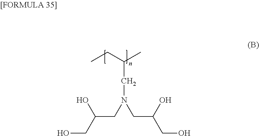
CCC(C)CN(CC(O)CO)CC(CO)O
